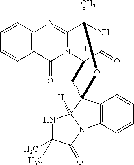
C12=C(C=CC=C1)N=C1N(C2=O)C2([H])C(=O)NC1(C)OC1(C2)C2=C(C=CC=C2)N2C1([H])NC(C)(C)C2=O
